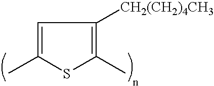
C1=C(C)SC(C)=C1[CH2(CH2)4CH3]
